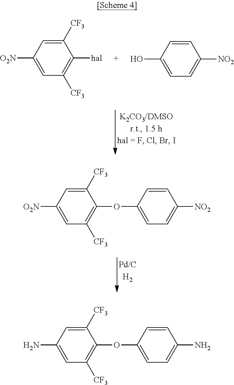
C1([CF3])=CC([O2N])=CC([CF3])=C1[hal].C1=CC(O)=CC=C1[NO2].C1([CF3])=CC([O2N])=CC([CF3])=C1OC1=CC=C([NO2])C=C1.C1([CF3])=CC(N)=CC([CF3])=C1OC1=CC=C(N)C=C1
